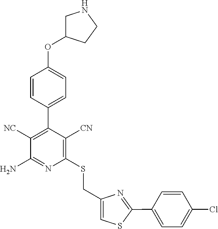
C1(C2=C([NC])C(N)=NC(SCC3=CSC(C4=CC=C(Cl)C=C4)=N3)=C2[CN])=CC=C(OC2CNCC2)C=C1
